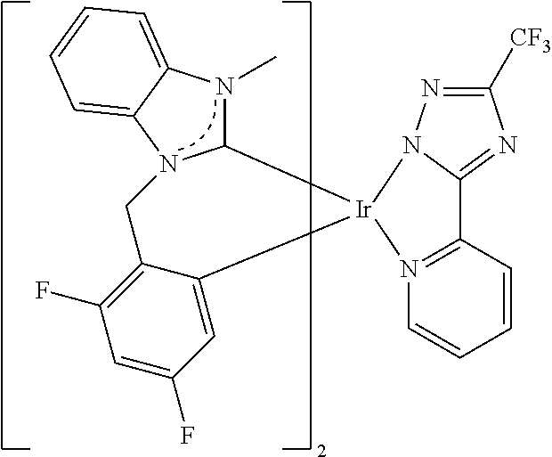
C1([CF3])=NN2C(=N1)C1=N(C=CC=C1)[Ir]21C2N(C)C3=CC=CC=C3N2CC2=C(F)C=C(F)C=C12
